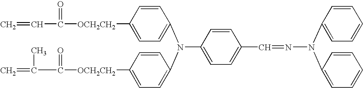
C=CC(=O)[OCH2CH2]C1=CC=C(N(C2=CC=C([OCH2CH2]C(C(=C)C)=O)C=C2)C2=CC=C(C=NN(C3=CC=CC=C3)C3=CC=CC=C3)C=C2)C=C1
